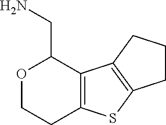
C12=C(C3=C(S1)CCC3)C(CN)OCC2
